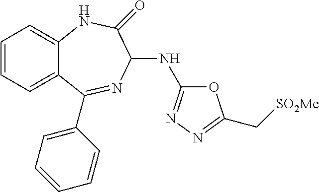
C1=CC=C2C(=C1)NC(=O)C(NC1=NN=C(C[SO2Me])O1)N=C2C1=CC=CC=C1
